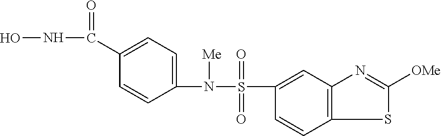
C1(N(S(C2=CC3=C(C=C2)SC([OMe])=N3)(=O)=O)[Me])=CC=C(C(NO)=O)C=C1
